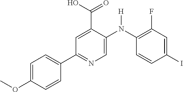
C1=C(C(O)=O)C(N(C2=C(F)C=C(I)C=C2)[H])=CN=C1C1=CC=C(OC)C=C1
